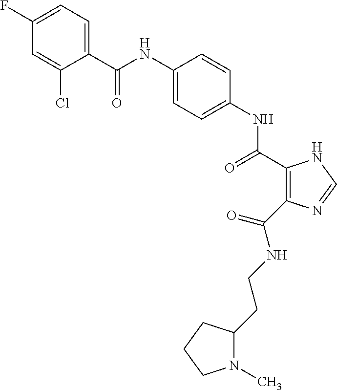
C(NC1=CC=C(NC(=O)C2=C(C(NCCC3CCCN3C)=O)N=CN2)C=C1)(=O)C1=CC=C(F)C=C1Cl
